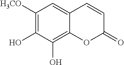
C1([H3CO])=C(O)C(O)=C2C(=C1)C=CC(=O)O2
